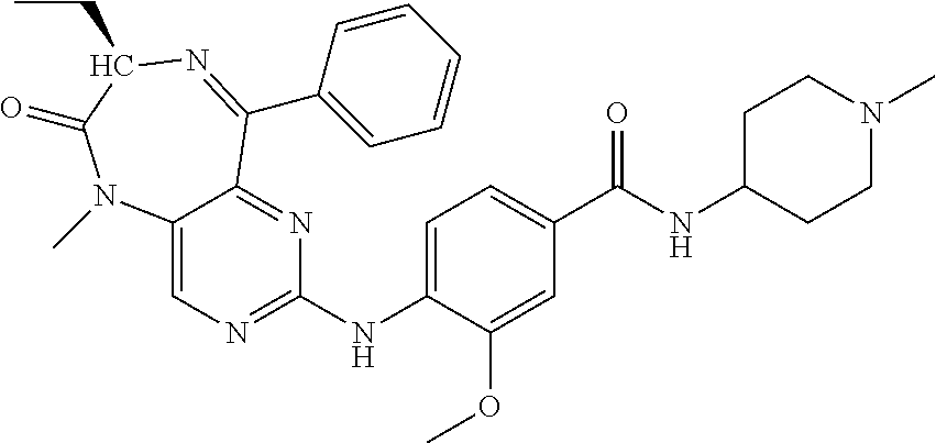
C12=CN=C(NC3=CC=C(C(NC4CCN(C)CC4)=O)C=C3OC)N=C1C(C1=CC=CC=C1)=NC(CC)C(=O)N2C
